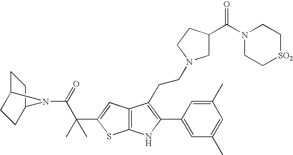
C1C2CCC(C1)N2C(=O)C(C1=CC2=C(S1)NC(C1=CC(C)=CC(C)=C1)=C2CCN1CC(C(N2CC[SO2]CC2)=O)CC1)(C)C
